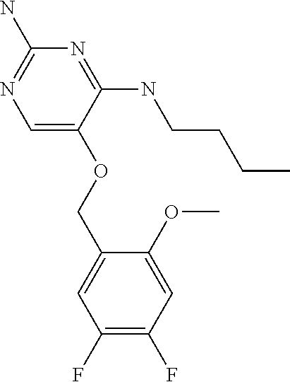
C1=C(OCC2=CC(F)=C(F)C=C2OC)C(NCCCC)=NC(N)=N1
